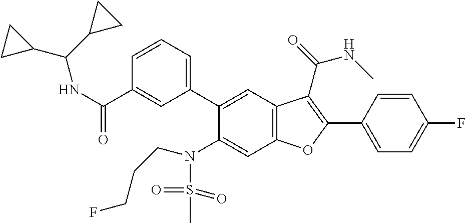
C1=CC(C2=C(C(=O)NC)C3=C(C=C(N(S(=O)(=O)C)CCCF)C(C4=CC=CC(C(NC(C5CC5)C5CC5)=O)=C4)=C3)O2)=CC=C1F
